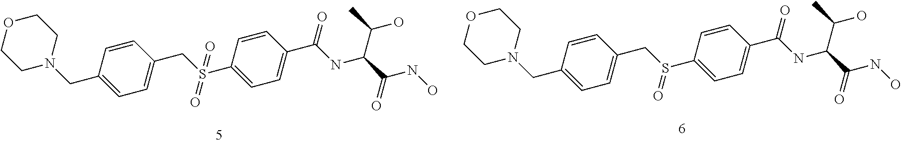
C1=CC(CN2CCOCC2)=CC=C1CS(C1=CC=C(C(NC(C(=O)NO)C(C)O)=O)C=C1)(=O)=O.C1=CC(CN2CCOCC2)=CC=C1CS(C1=CC=C(C(NC(C(=O)NO)C(C)O)=O)C=C1)=O
